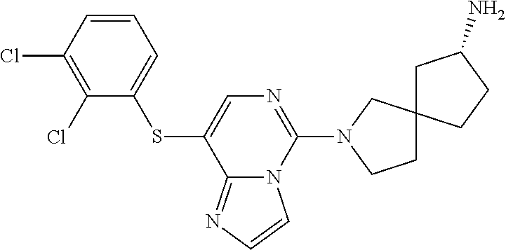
C1=CC(Cl)=C(Cl)C(SC2=CN=C(N3CCC4(C3)CCC(N)C4)N3C2=NC=C3)=C1
